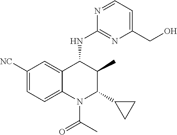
C1([NC])=CC=C2C(=C1)C(NC1=NC(CO)=CC=N1)C(C)C(C1CC1)N2C(=O)C
